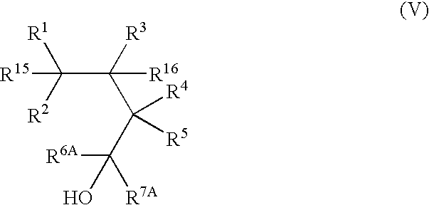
C(C([R3])(C(C([R6A])([R7A])O)([R4])[R5])[R16])([R1])([R2])[R15]
